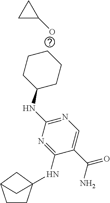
C1CC(NC2=NC=C(C(=O)N)C(NC34CCC(C3)C4)=N2)CCC1.OC1CC1
